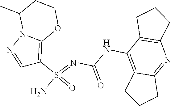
C(NC1=C2C(=NC3=C1CCC3)CCC2)(N=S(N)(=O)C1=C2N(N=C1)C(C)CCO2)=O
